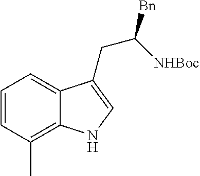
C1=CC(C)=C2C(=C1)C(CC([NHBoc])[Bn])=CN2
